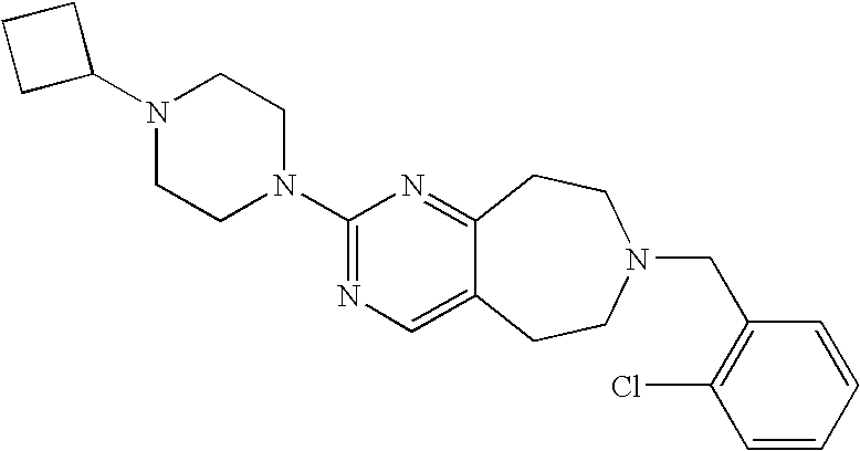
C1C(N2CCN(C3=NC=C4C(=N3)CCN(CC3=C(Cl)C=CC=C3)CC4)CC2)CC1
